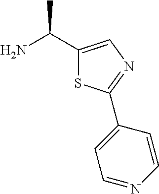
NC(C1=CN=C(C2=CC=NC=C2)S1)C
